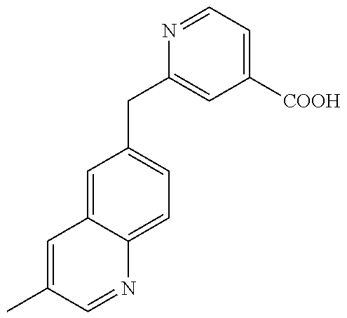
C1=C(C)C=NC2=CC=C(CC3=CC([COOH])=CC=N3)C=C12
